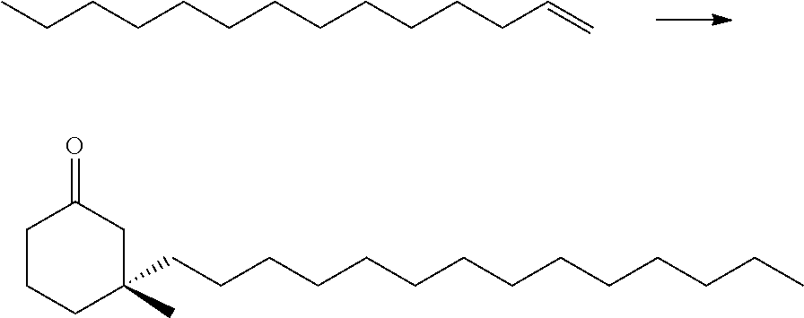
CCCCCCCCCCCCC=C.C(CCCCCCCCCCCCC)C1(C)CC(=O)CCC1
